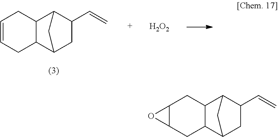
C12C(C3CC(C=C)C1C3)CC=CC2.[H2O2].C12C(C3CC(C=C)C1C3)CC1C(C2)O1
